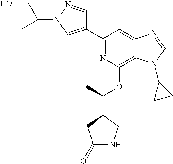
C1(C2=CN(C(CO)(C)C)N=C2)=NC(OC(C2CC(=O)NC2)C)=C2C(=C1)N=CN2C1CC1
